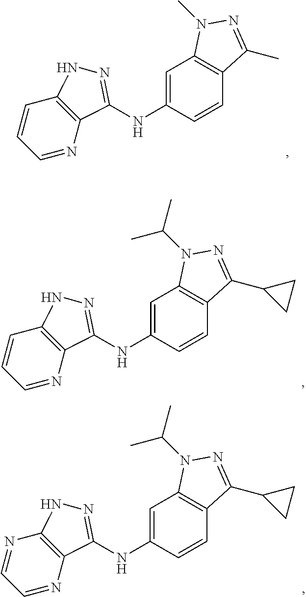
C1=C(NC2=NNC3=C2N=CC=C3)C=CC2=C1N(C)N=C2C.C1=C(NC2=NNC3=C2N=CC=C3)C=CC2=C1N(C(C)C)N=C2C1CC1.C1=C(NC2=NNC3=C2N=CC=N3)C=CC2=C1N(C(C)C)N=C2C1CC1
